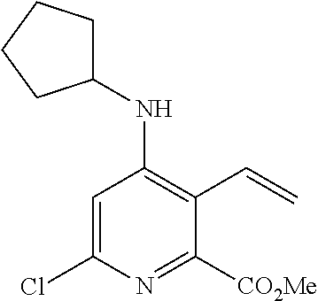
C1=C(Cl)N=C([CO2Me])C(C=C)=C1NC1CCCC1
